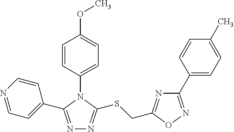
N1=C(C2=CC=NC=C2)N(C2=CC=C(OC)C=C2)C(SCC2=NC(C3=CC=C(C)C=C3)=NO2)=N1
